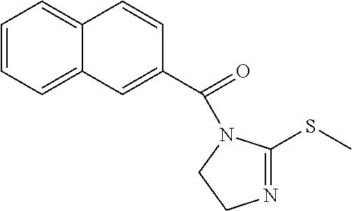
C12=CC=CC=C1C=C(C(=O)N1C(SC)=NCC1)C=C2
